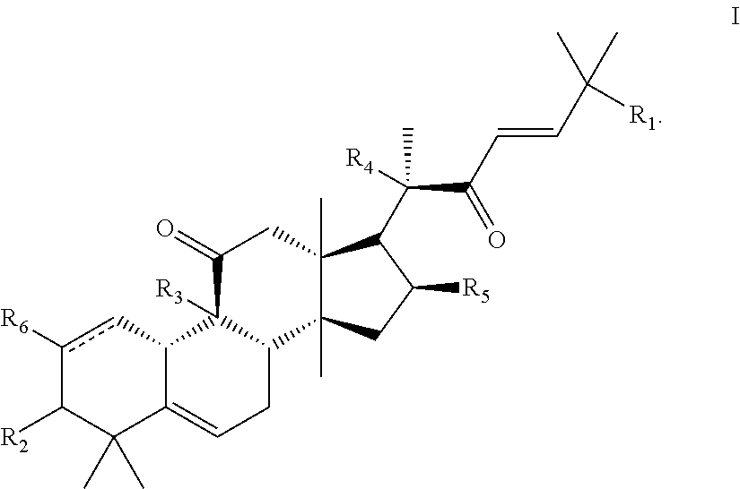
c1([R6])cC2C(=CCC3C2([R3])C(=O)CC2(C)C3(C)CC([R5])C2C(C(=O)C=CC(C)([R1])C)(C)[R4])C(C)(C)C1[R2]
